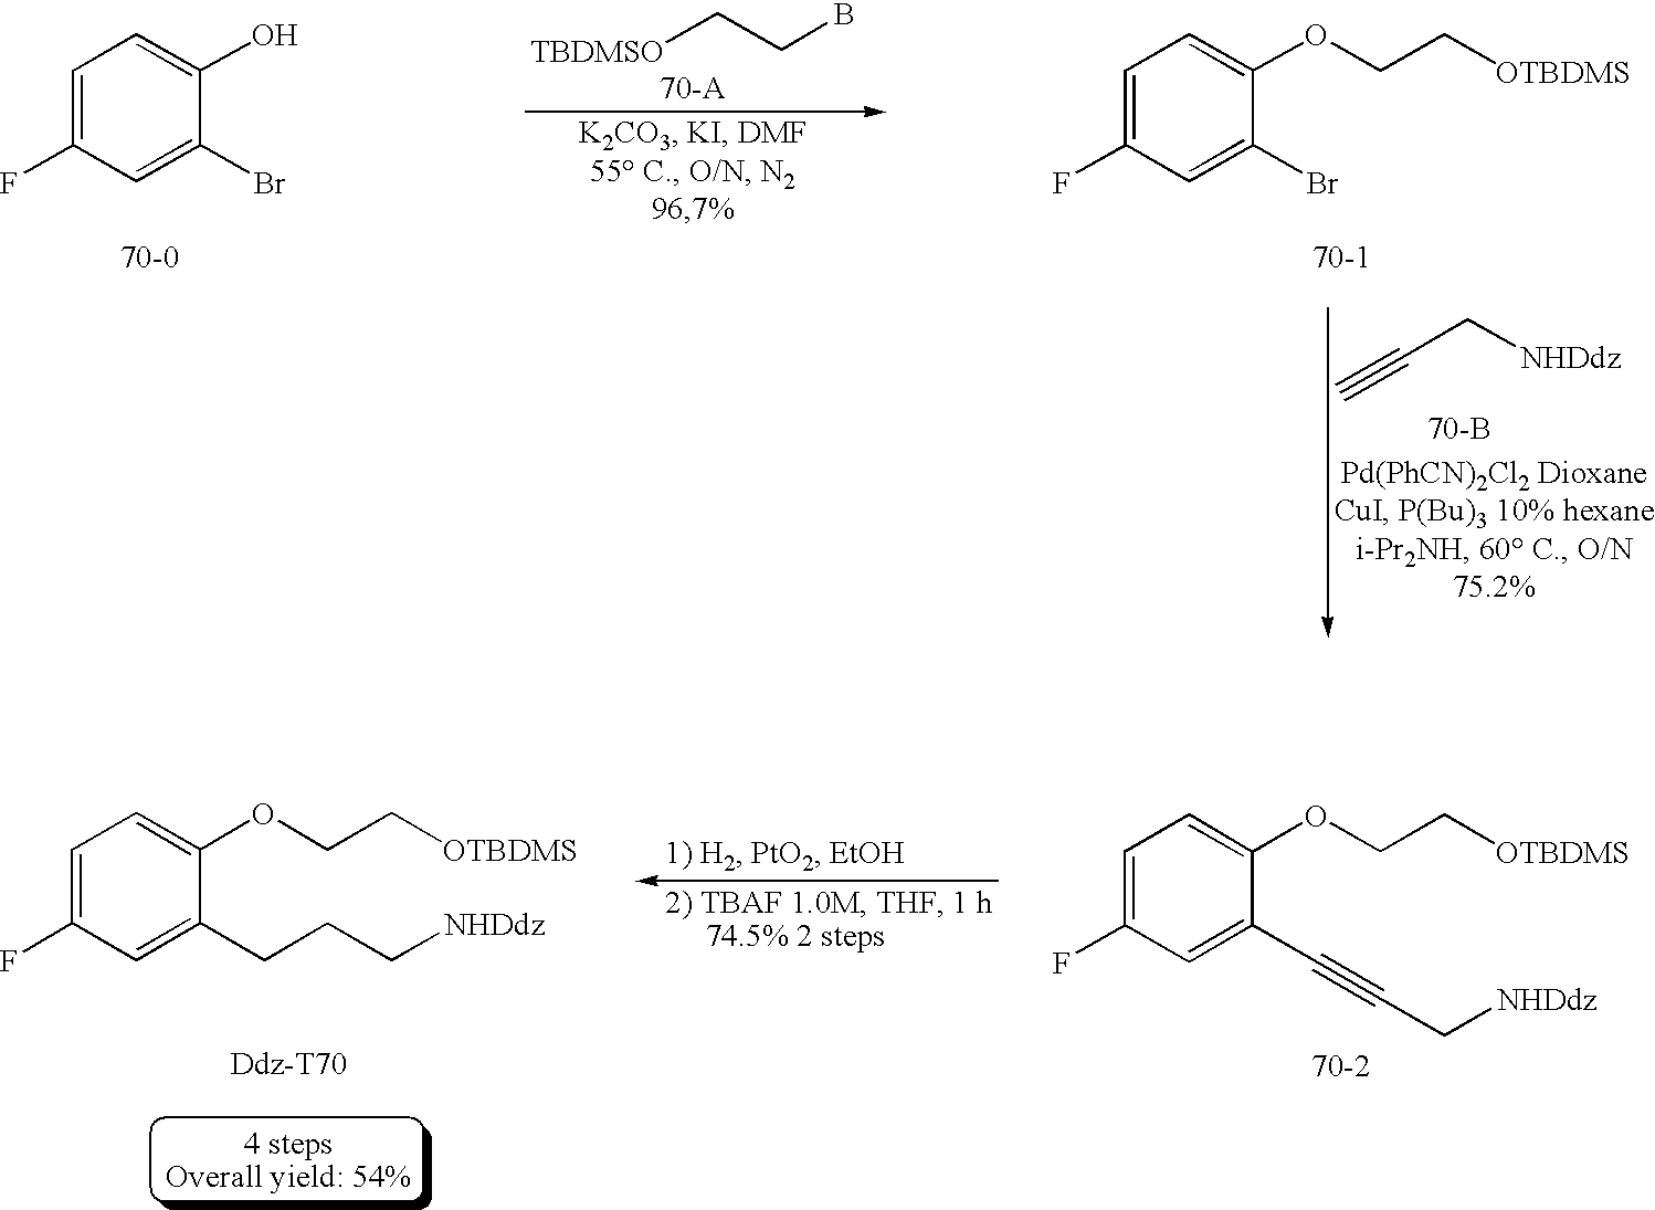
C1=C(F)C=C(Br)C(O)=C1.[TBDMSO]CCB.C1=C(F)C=C(Br)C(OCC[OTBDMS])=C1.C(C[NHDdz])#C.[70-B].C1=C(F)C=C(C#CC[NHDdz])C(OCC[OTBDMS])=C1.C1=C(F)C=C(CCC[NHDdz])C(OCC[OTBDMS])=C1
